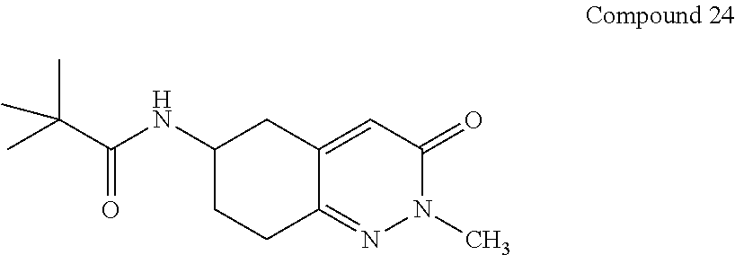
C(C(NC1CCC2=NN(C)C(=O)C=C2C1)=O)(C)(C)C
